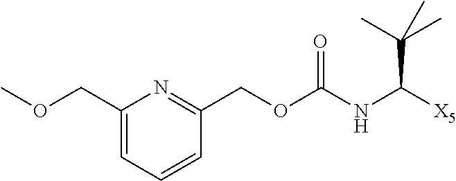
C1(COC(=O)NC(C(C)(C)C)[X5])=NC(COC)=CC=C1
